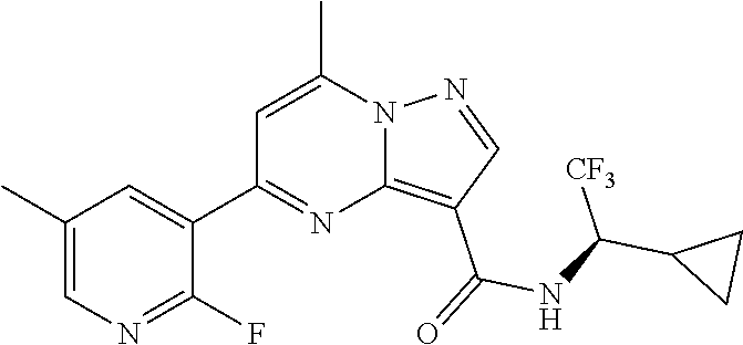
C12=C(C(=O)NC(C3CC3)[CF3])C=NN1C(C)=CC(C1=CC(C)=CN=C1F)=N2
